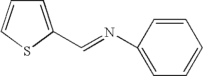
C1=C(C=NC2=CC=CC=C2)SC=C1
